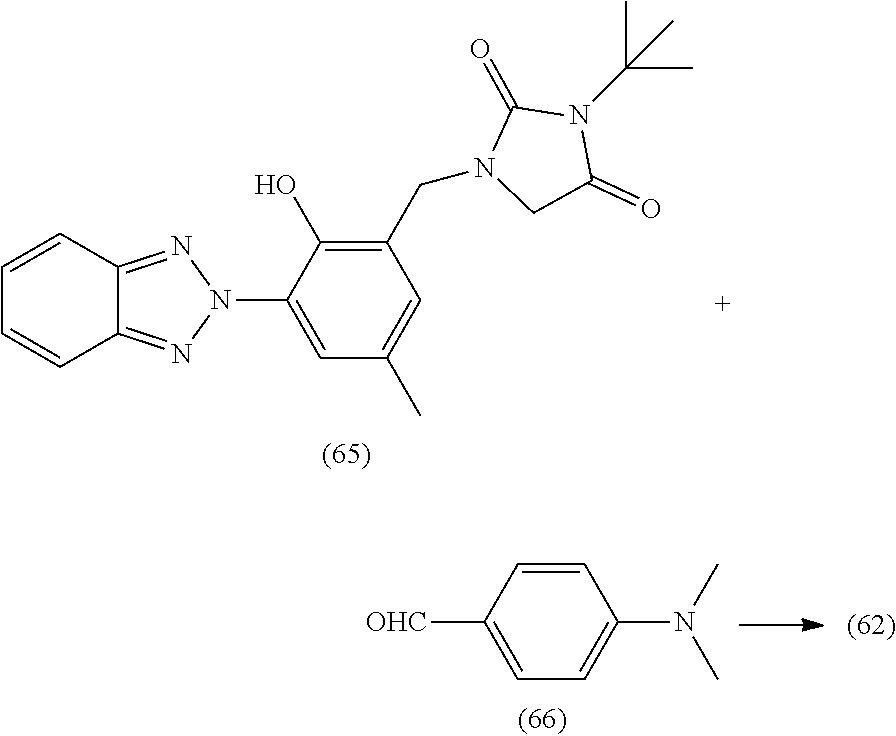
C1=CC2=NN(C3=CC(C)=CC(CN4CC(=O)N(C(C)(C)C)C4=O)=C3O)N=C2C=C1.C1=CC([OHC])=CC=C1N(C)C
